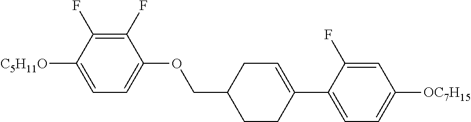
C1(F)=C(F)C([C5H11O])=CC=C1OCC1CCC(C2=CC=C([OC7H15])C=C2F)=CC1
